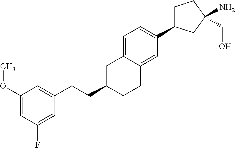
C1=C2C(=CC(C3CCC(N)(CO)C3)=C1)CCC(CCC1=CC(OC)=CC(F)=C1)C2
